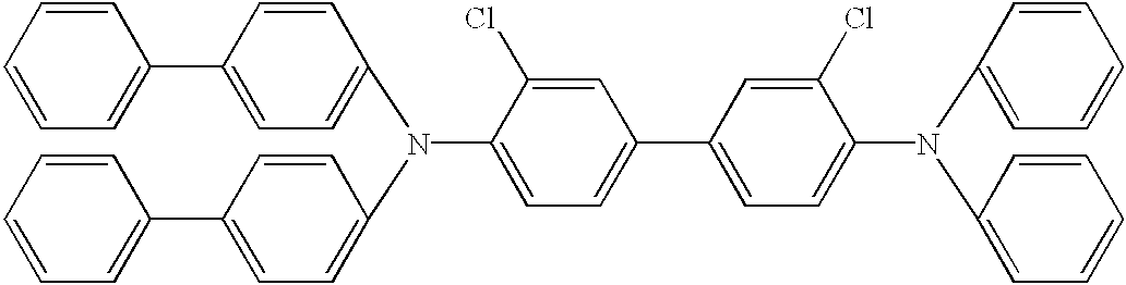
C1=C(Cl)C(N(C2=CC=C(C3=CC=CC=C3)C=C2)C2=CC=C(C3=CC=CC=C3)C=C2)=CC=C1C1=CC=C(N(C2=CC=CC=C2)C2=CC=CC=C2)C(Cl)=C1
